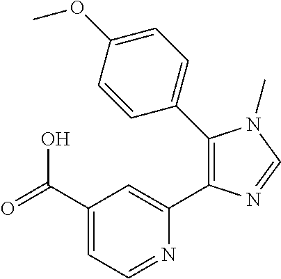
C1(C(=O)O)=CC=NC(C2=C(C3=CC=C(OC)C=C3)N(C)C=N2)=C1
